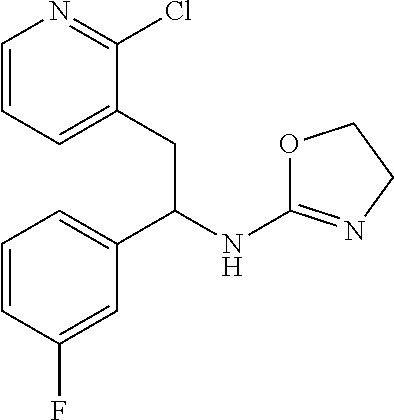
C1=CC=C(CC(NC2=NCCO2)C2=CC=CC(F)=C2)C(Cl)=N1
